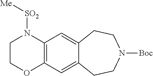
C12=C(C=C3C(=C1)CCN([Boc])CC3)OCCN2[SO2][Me]
